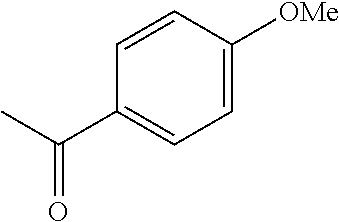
C1=C([OMe])C=CC(C(C)=O)=C1
